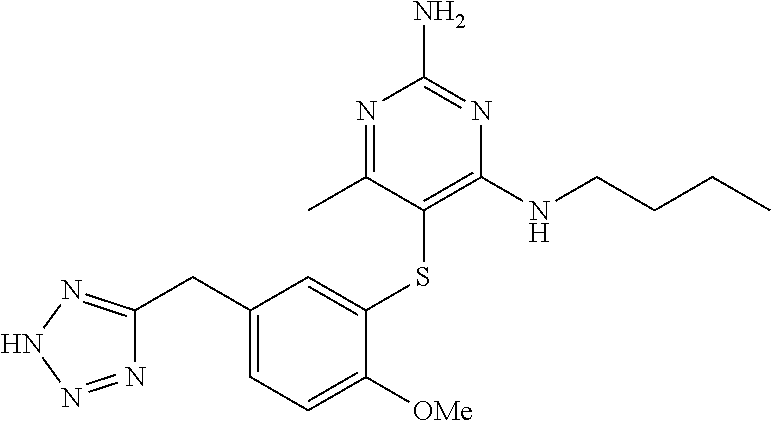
C1(CC2=NNN=N2)=CC=C([OMe])C(SC2=C(NCCCC)N=C(N)N=C2C)=C1
